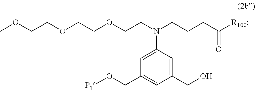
OCC1=CC(N(CCCC([R100])=O)CCOCCOCCOC)=CC(CO[P1])=C1
